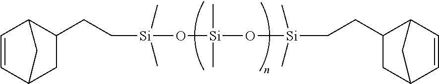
C1=CC2CC(CC[Si](C)(C)O[Si](C)(C)O[Si](C)(C)CCC3C4C=CC(C3)C4)C1C2
